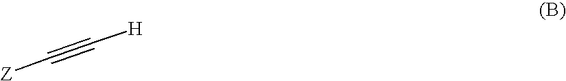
[Z]C#C[H]
